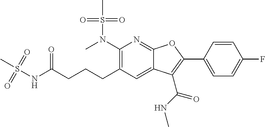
C1(N(C)S(C)(=O)=O)=C(CCCC(NS(C)(=O)=O)=O)C=C2C(=N1)OC(C1=CC=C(F)C=C1)=C2C(NC)=O
